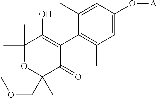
C1=C(O[A])C=C(C)C(C2=C(O)C(C)(C)OC(COC)(C)C2=O)=C1C
